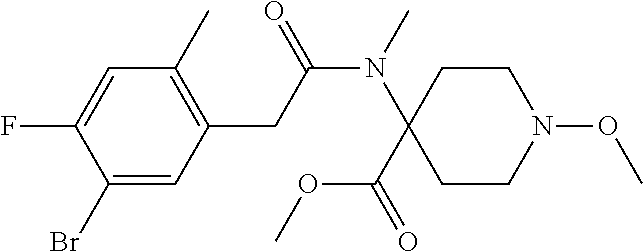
C1=C(F)C(Br)=CC(CC(N(C2(C(OC)=O)CCN(OC)CC2)C)=O)=C1C
